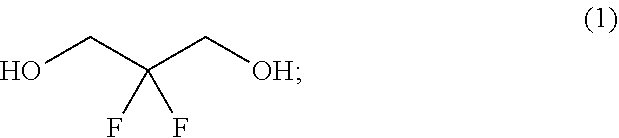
OCC(C[OH])(F)F
